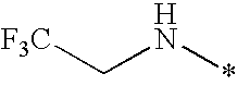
C(N*)[F3C]
